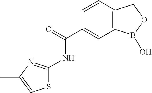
C1=CC2=C(C=C1C(=O)NC1=NC(C)=CS1)B(O)OC2
